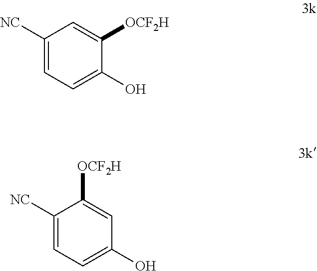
C1([NC])=CC=C(O)C([OCF2H])=C1.C1([NC])=CC=C(O)C=C1[OCF2H]
